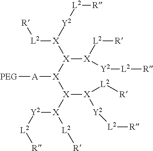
[PEG][A][X]([X]([X]([L2][R])[Y2][L2][R])[X]([L2][R])[Y2][L2][R])[X]([X]([L2][R])[Y2][L2][R])[X]([Y2][L2][R])[L2][R]
